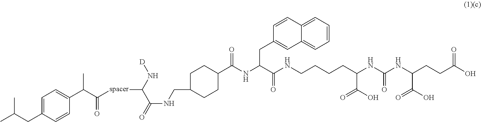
C1=C(CC(C)C)C=CC(C(C([spacer]C(N[D])C(=O)NCC2CCC(C(NC(C(NCCCCC(NC(NC(CCC(O)=O)C(O)=O)=O)C(O)=O)=O)CC3=CC4=CC=CC=C4C=C3)=O)CC2)=O)C)=C1
